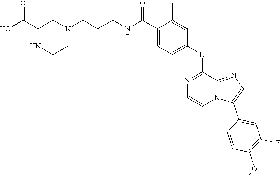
C1(NC2=CC=C(C(NCCCN3CC(C(O)=O)NCC3)=O)C(C)=C2)=NC=CN2C1=NC=C2C1=CC(F)=C(OC)C=C1
